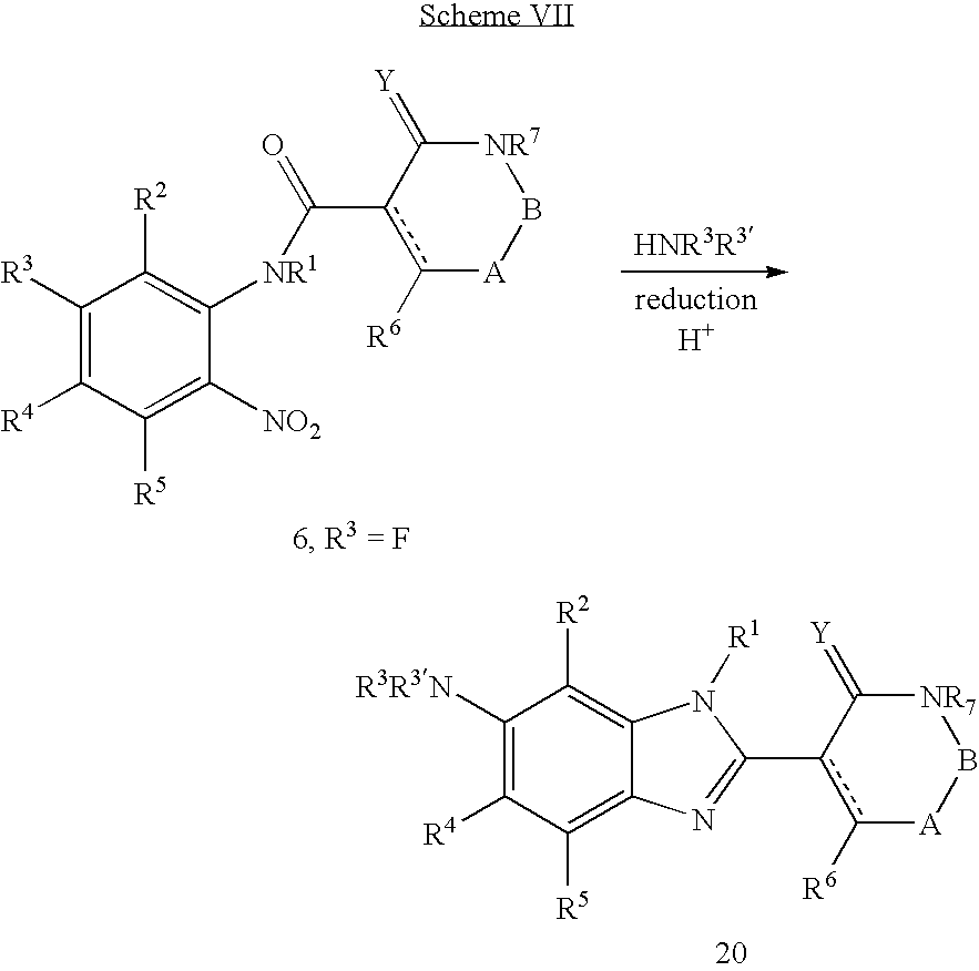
C1([R3])=C([R4])C([R5])=C([NO2])C([NR1]C(c2c([R6])[A]B[NR7]C2=[Y])=O)=C1[R2].C1([R3R3N])=C([R4])C([R5])=C2C(=C1[R2])N([R1])C(c1c([R6])[A]B[NR7]C1=[Y])=N2
